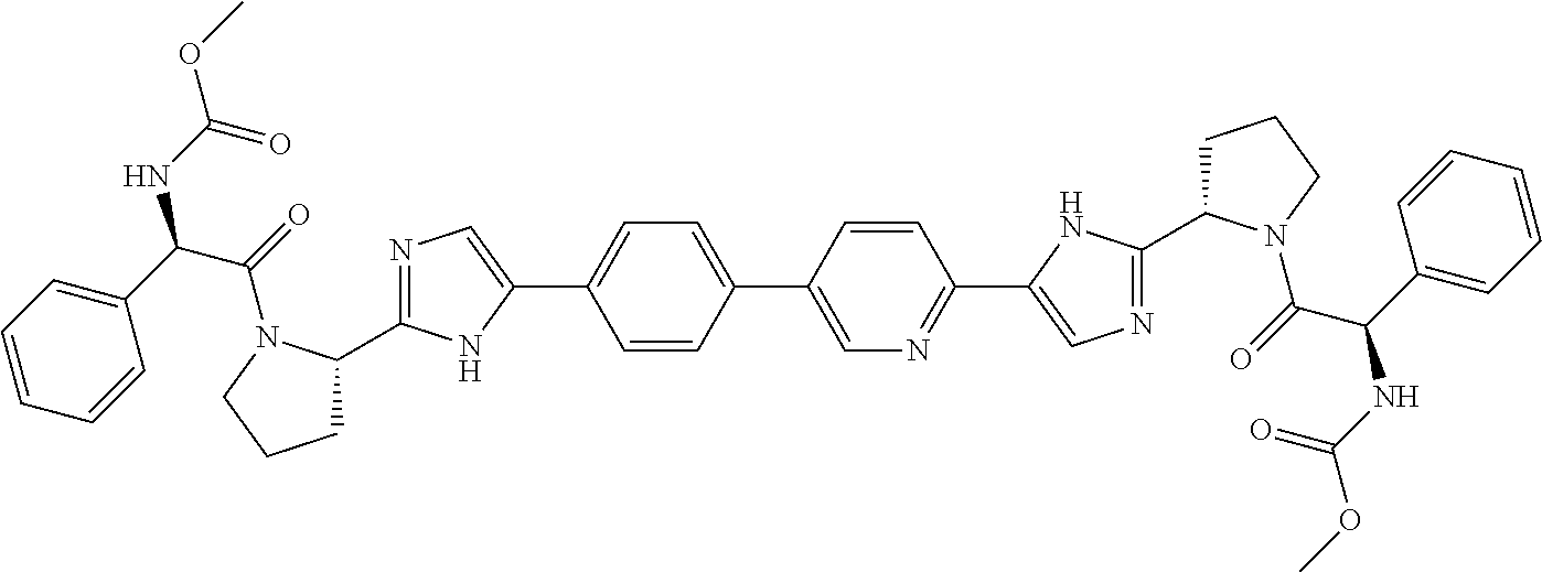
C1CCN(C(=O)C(C2=CC=CC=C2)NC(OC)=O)C1C1=NC=C(C2=CC=C(C3=CN=C(C4=CN=C(C5CCCN5C(=O)C(C5=CC=CC=C5)NC(OC)=O)N4)C=C3)C=C2)N1
